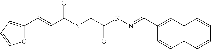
C12=C(C=CC=C1)C=CC(C(=NNC(CNC(C=CC1=CC=CO1)=O)=O)C)=C2
